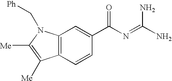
C12=C(C=CC(C(N=C(N)N)=O)=C1)C([Me])=C([Me])N2C[Ph]
